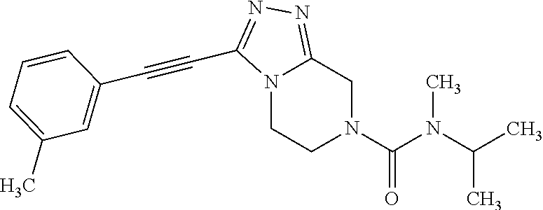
N12CCN(C(N(C(C)C)C)=O)CC1=NN=C2C#CC1=CC(C)=CC=C1
